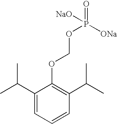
C1(C(C)C)=CC=CC(C(C)C)=C1OCOP(=O)([ONa])[NaO]
